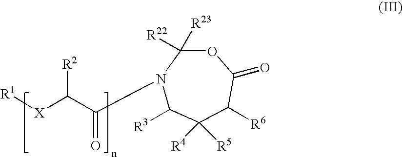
[R1][X]C(C(N1C([R3])C([R4])([R5])C([R6])C(=O)OC1([R22])[R23])=O)[R2]
